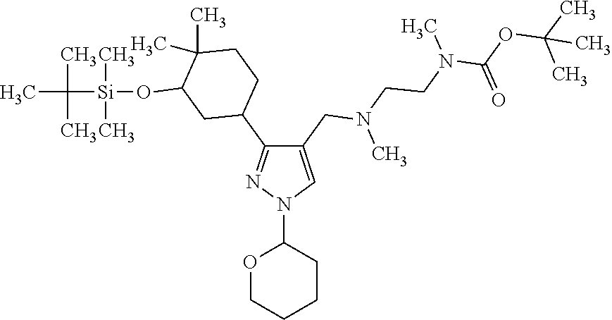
C1(C2CCC(C)(C)C(O[Si](C)(C)C(C)(C)C)C2)=NN(C2OCCCC2)C=C1CN(C)CCN(C(OC(C)(C)C)=O)C
